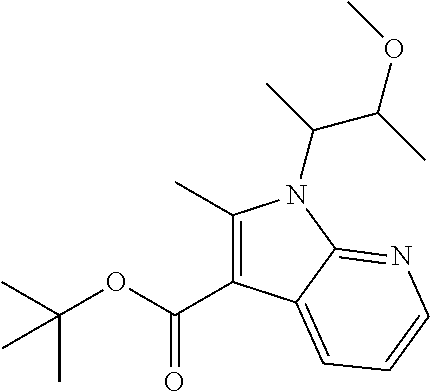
C1(C)=C(C(OC(C)(C)C)=O)C2=CC=CN=C2N1C(C)C(OC)C
